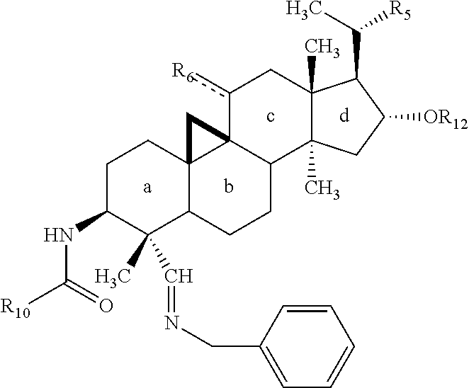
C(C1C2(C)C(C)(CC1[OR12])C1C3(c([R6])C2)C2(C(CC1)C(C)(C=NCC1=CC=CC=C1)C(NC([R10])=O)CC2)C3)([R5])C
